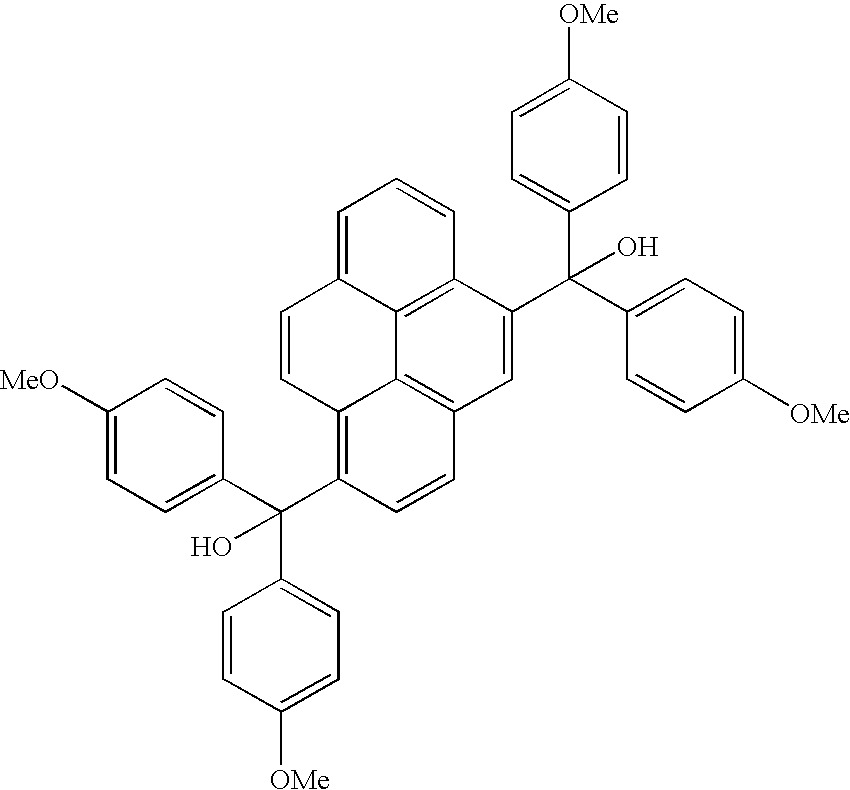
C1([MeO])=CC=C(C(C2=C3C4=C(C=C2)C=C(C(C2=CC=C([OMe])C=C2)(C2=CC=C([OMe])C=C2)O)C2=C4C(=CC=C2)C=C3)(C2=CC=C([OMe])C=C2)O)C=C1
